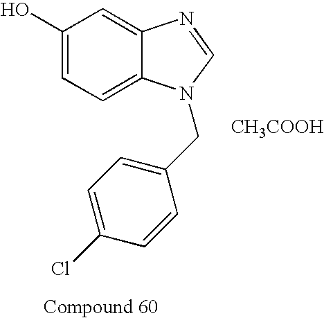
C1(O)=CC=C2C(=C1)N=CN2CC1=CC=C(Cl)C=C1.[CH3COOH]
